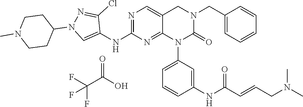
C1=CC(CN2CC3=CN=C(NC4=CN(C5CCN(C)CC5)N=C4Cl)N=C3N(C3=CC=CC(NC(C=CCN(C)C)=O)=C3)C2=O)=CC=C1.O=C(O)C(F)(F)F
